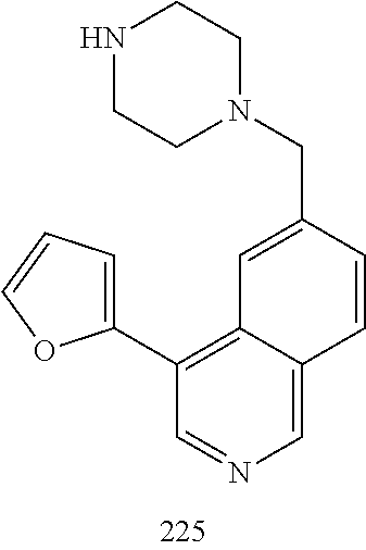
C(C1=CC2=C(C3=CC=CO3)C=NC=C2C=C1)N1CCNCC1
